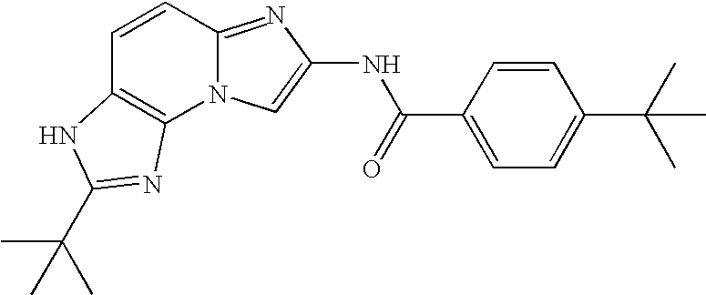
C1=CC2=NC(NC(C3=CC=C(C(C)(C)C)C=C3)=O)=CN2C2=C1NC(C(C)(C)C)=N2
